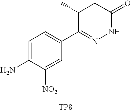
C1=C(N)C([NO2])=CC(C2=NNC(=O)CC2C)=C1.[TP8]
